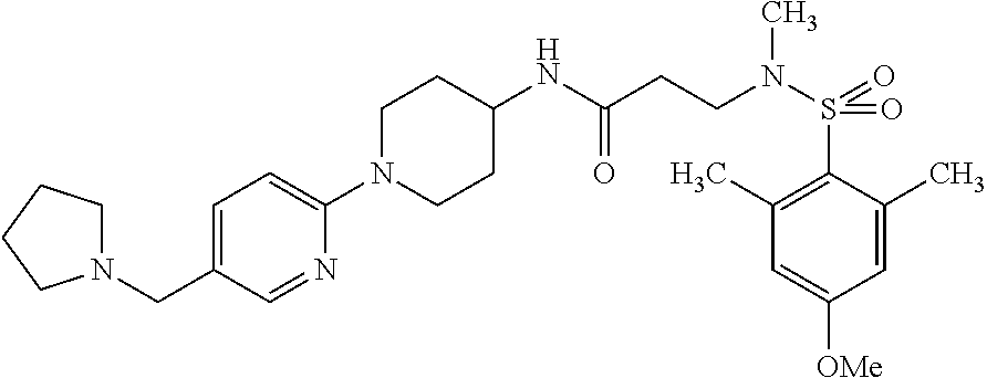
C1(NC(CCN(S(=O)(=O)C2=C(C)C=C([OMe])C=C2C)C)=O)CCN(C2=CC=C(CN3CCCC3)C=N2)CC1
